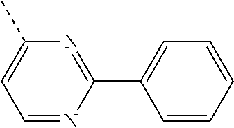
C1=NC(C2=CC=CC=C2)=NC(C)=C1
